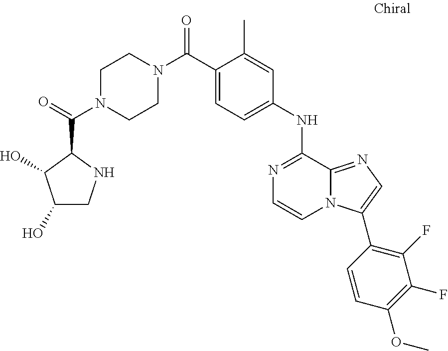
C(C1=CC=C(NC2=NC=CN3C2=NC=C3C2=C(F)C(F)=C(OC)C=C2)C=C1C)(=O)N1CCN(C(=O)C2C(O)C(O)CN2)CC1
